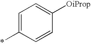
C1=C(*)C=CC([OiProp])=C1
